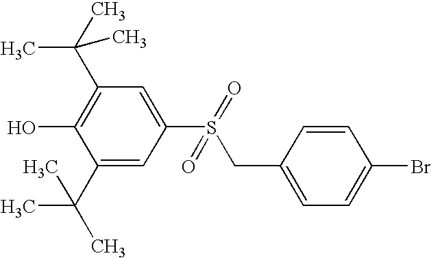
C1=C(S(=O)(CC2=CC=C(Br)C=C2)=O)C=C(C(C)(C)C)C(O)=C1C(C)(C)C
